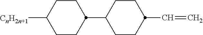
C1(C2CCC([CnH2n+1])CC2)CCC(C=C)CC1
